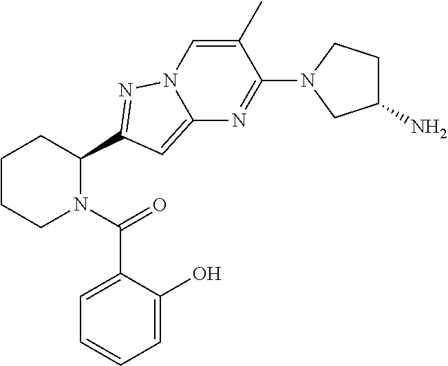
C1CCN(C(=O)C2=CC=CC=C2O)C(C2=NN3C(=C2)N=C(N2CC(N)CC2)C(C)=C3)C1
